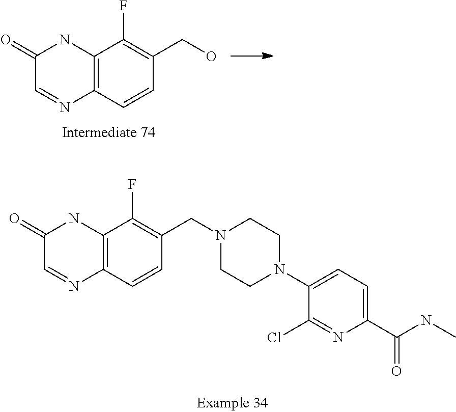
C1(N2CCN(CC3=C(F)C4=C(C=C3)N=CC(=O)N4)CC2)=CC=C(C(NC)=O)N=C1Cl.C12=C(C=CC(CO)=C1F)N=CC(=O)N2
